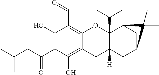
C12=C(C=O)C(O)=C(C(=O)CC(C)C)C(O)=C1CC1([H])C(C(C)C)(O2)C2CC(C1)C2(C)C
